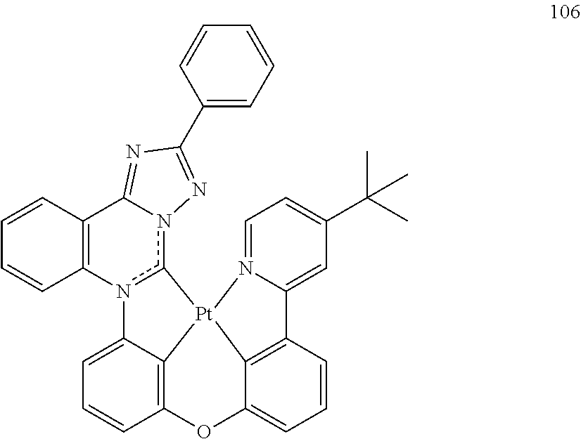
C1=C2C3=C(C=C1)OC1=CC=CC4=C1[Pt]3(c1n2C2=C(C3=NC(C5=CC=CC=C5)=Nn13)C=CC=C2)N1=CC=C(C(C)(C)C)C=C41
